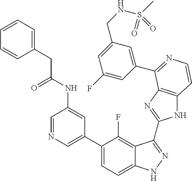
C1=C(C2=CC=C3C(=C2F)C(C2=NC4=C(N2)C=CN=C4C2=CC(CNS(C)(=O)=O)=CC(F)=C2)=NN3)C=C(NC(=O)CC2=CC=CC=C2)C=N1
